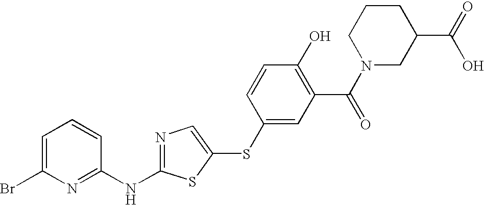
C1=C(Br)N=C(NC2=NC=C(SC3=CC(C(N4CC(C(O)=O)CCC4)=O)=C(O)C=C3)S2)C=C1
